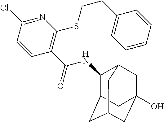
N1=C(Cl)C=CC(C(NC2C3CC4CC(O)(CC2C4)C3)=O)=C1SCCC1=CC=CC=C1
